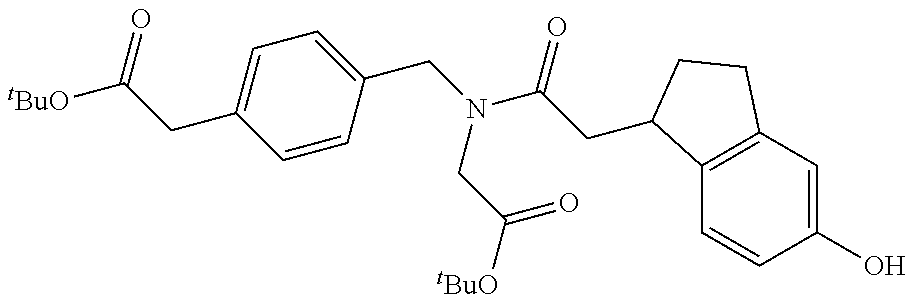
[tBuO]C(CC1=CC=C(CN(C(CC2C3=C(C=C(O)C=C3)CC2)=O)CC([tBuO])=O)C=C1)=O
